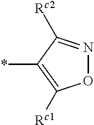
O1N=C([Rc2])C(*)=C1[Rc1]
